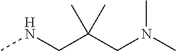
CNCC(CN(C)C)(C)C
